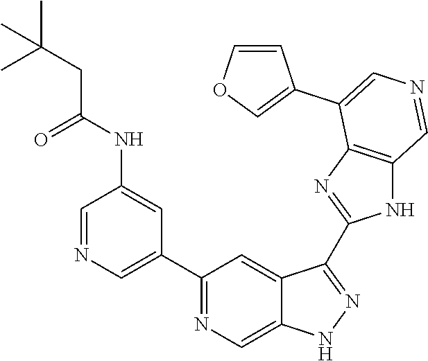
C1(C2=CN=CC(NC(CC(C)(C)C)=O)=C2)=NC=C2C(=C1)C(C1=NC3=C(N1)C=NC=C3C1=COC=C1)=NN2
